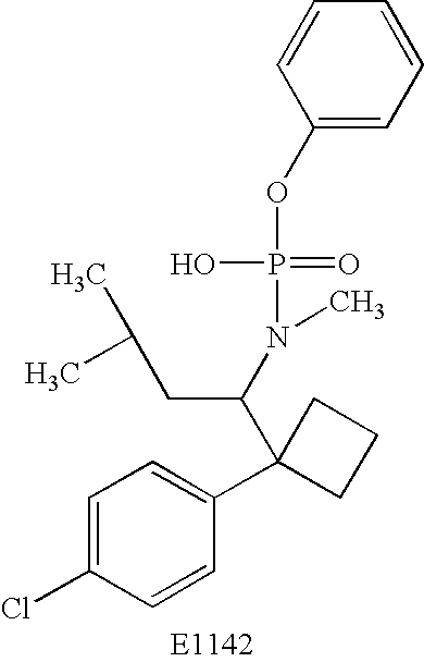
C1=C(Cl)C=CC(C2(C(N(C)P(=O)(O)OC3=CC=CC=C3)CC(C)C)CCC2)=C1
